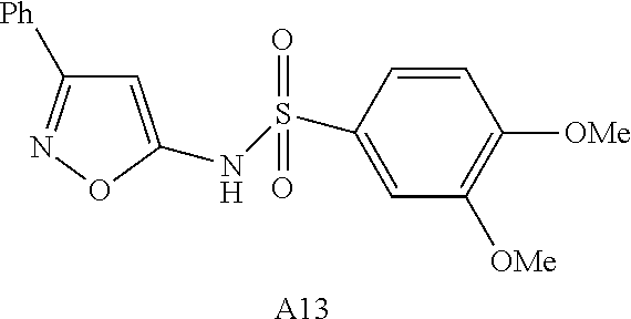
C1=C(NS(C2=CC([OMe])=C([OMe])C=C2)(=O)=O)ON=C1[Ph].[A13]
